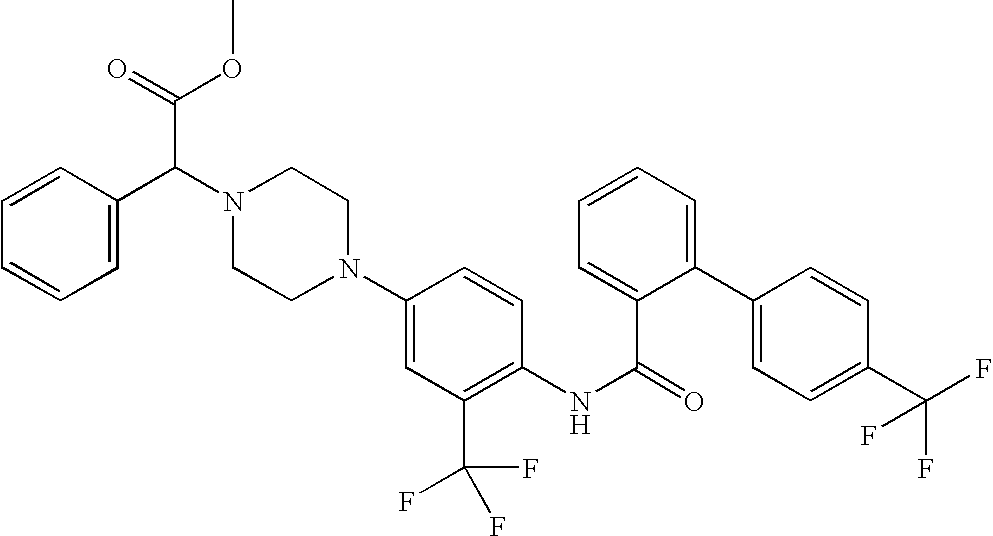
C1=CC(C2=CC=CC=C2C(NC2=C(C(F)(F)F)C=C(N3CCN(C(C4=CC=CC=C4)C(OC)=O)CC3)C=C2)=O)=CC=C1C(F)(F)F
